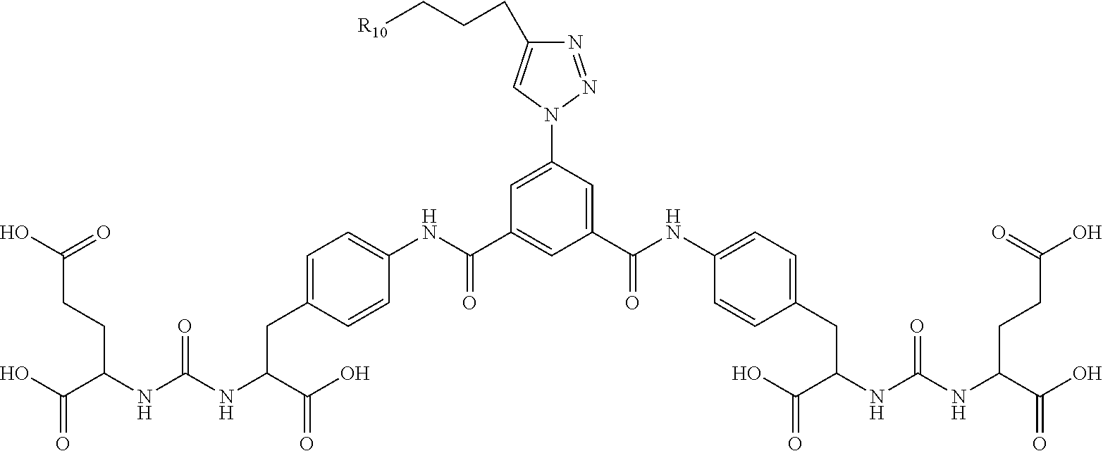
OC(C(NC(NC(C(O)=O)CC1=CC=C(NC(C2=CC(C(NC3=CC=C(CC(NC(NC(C(=O)O)CCC(O)=O)=O)C(O)=O)C=C3)=O)=CC(N3N=NC(CCC[R10])=C3)=C2)=O)C=C1)=O)CCC(O)=O)=O
